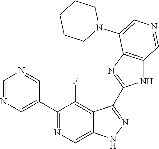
C1(C2=CN=CN=C2)=NC=C2C(=C1F)C(C1=NC3=C(N1)C=NC=C3N1CCCCC1)=NN2
